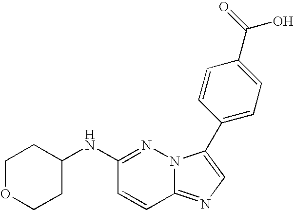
N1=C(NC2CCOCC2)C=CC2=NC=C(C3=CC=C(C(=O)O)C=C3)N12
